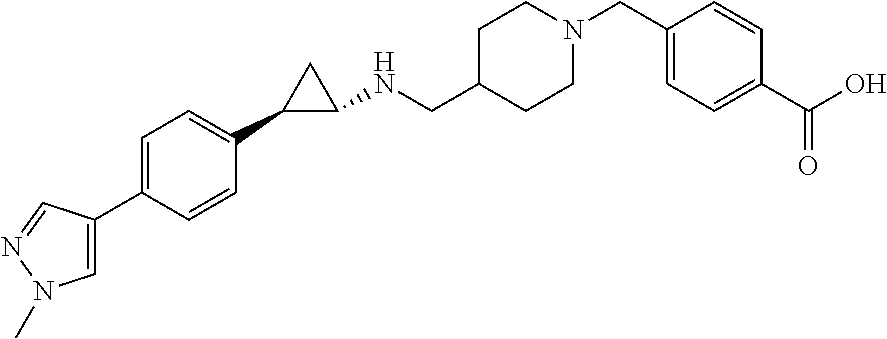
C1=C(C2=CN(C)N=C2)C=CC(C2C(NCC3CCN(CC4=CC=C(C(O)=O)C=C4)CC3)C2)=C1
